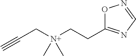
C(C[N+](CCC1=NC=NO1)(C)C)#C
